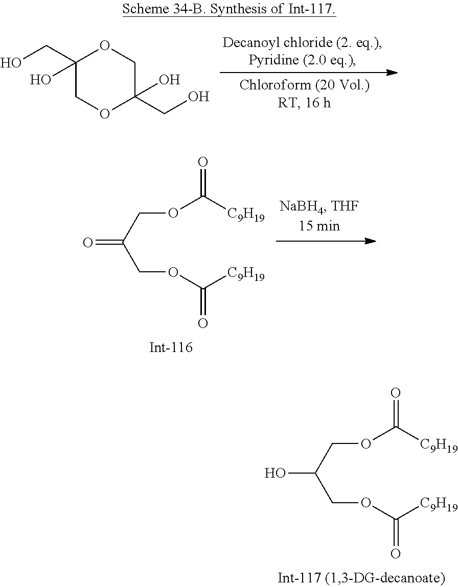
O(C([C9H19])=O)CC(COC([C9H19])=O)=O.C1(O)(CO)COC(O)(CO)CO1.O(C([C9H19])=O)CC(COC([C9H19])=O)O
